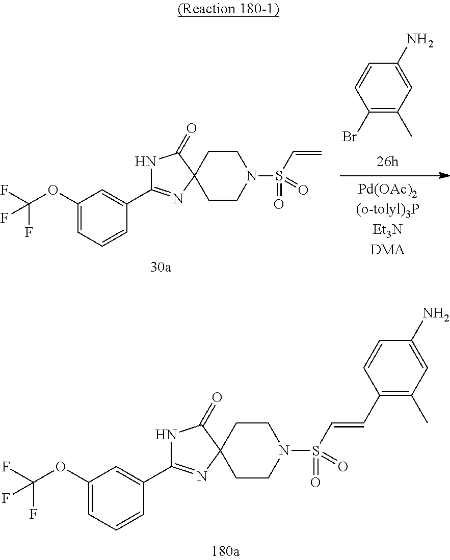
C1(Br)=C(C)C=C(N)C=C1.C1CN(S(=O)(=O)C=C)CCC12C(=O)NC(C1=CC(OC(F)(F)F)=CC=C1)=N2.C1CN(S(=O)(=O)C=CC2=C(C)C=C(N)C=C2)CCC12C(=O)NC(C1=CC(OC(F)(F)F)=CC=C1)=N2
